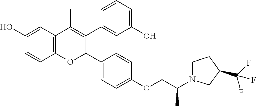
C12=C(C=C(O)C=C1)C(C)=C(C1=CC(O)=CC=C1)C(C1=CC=C(OCC(N3CCC(C(F)(F)F)C3)C)C=C1)O2
